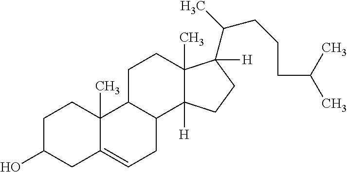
C1C(O)CC2=CCC3C(C2(C)C1)CCC1(C)C3([H])CCC1(C(C)CCCC(C)C)[H]
